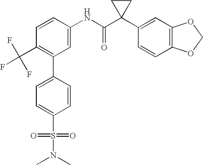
C1=CC(NC(C2(C3=CC4=C(C=C3)OCO4)CC2)=O)=CC(C2=CC=C(S(=O)(=O)N(C)C)C=C2)=C1C(F)(F)F
